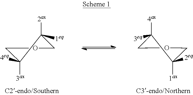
C1OCC([2ax])([1eq])C1([3ax])[4eq].C1OCC([4ax])([3eq])C1([1ax])[2eq]
